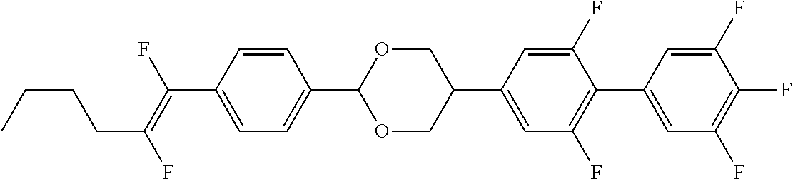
C(C1=CC=C(C2OCC(C3=CC(F)=C(C4=CC(F)=C(F)C(F)=C4)C(F)=C3)CO2)C=C1)(=C(F)CCCC)F
